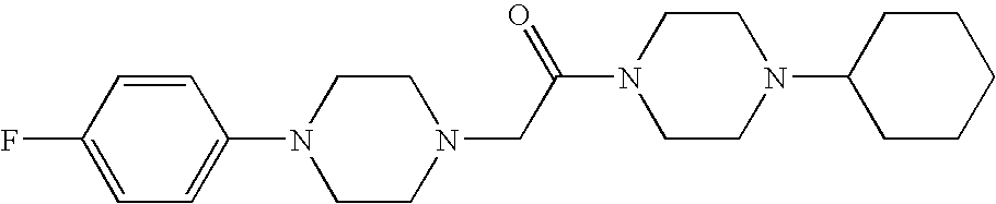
C1=CC(F)=CC=C1N1CCN(CC(N2CCN(C3CCCCC3)CC2)=O)CC1
